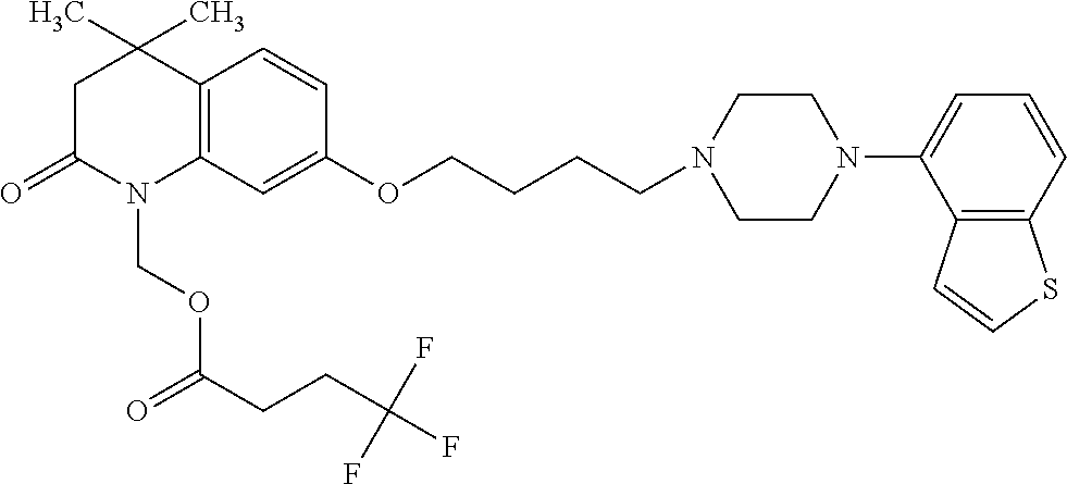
C12=C(C=C(OCCCCN3CCN(C4=CC=CC5=C4C=CS5)CC3)C=C1)N(COC(CCC(F)(F)F)=O)C(=O)CC2(C)C
